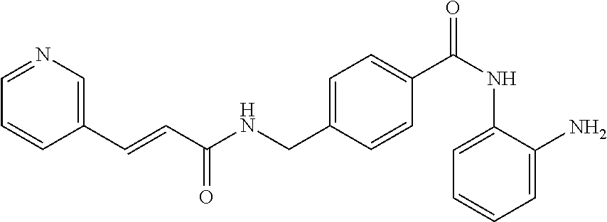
C1=C(CNC(C=CC2=CN=CC=C2)=O)C=CC(C(NC2=CC=CC=C2N)=O)=C1
